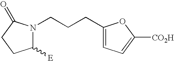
C1([E])N(CCCC2=CC=C([CO2H])O2)C(=O)CC1
